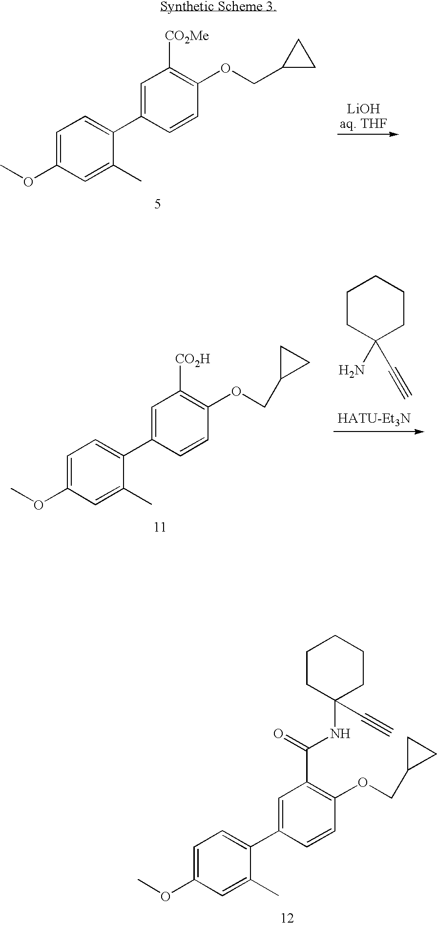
C1=C(OC)C=C(C)C(C2=CC([CO2Me])=C(OCC3CC3)C=C2)=C1.C1=C(OC)C=C(C)C(C2=CC([CO2H])=C(OCC3CC3)C=C2)=C1.C1CC(C#C)(N)CCC1.C1=C(OC)C=C(C)C(C2=CC(C(=O)NC3(C#C)CCCCC3)=C(OCC3CC3)C=C2)=C1
